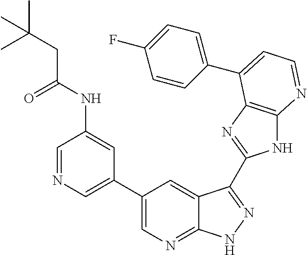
C1=NC=C(C2=CN=C3C(=C2)C(C2=NC4=C(N2)N=CC=C4C2=CC=C(F)C=C2)=NN3)C=C1NC(=O)CC(C)(C)C
